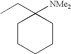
C1(CC)([NMe2])CCCCC1
